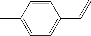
C1=CC(C)=CC=C1C=C
